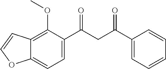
C12=C(OC)C(C(CC(C3=CC=CC=C3)=O)=O)=CC=C1OC=C2
